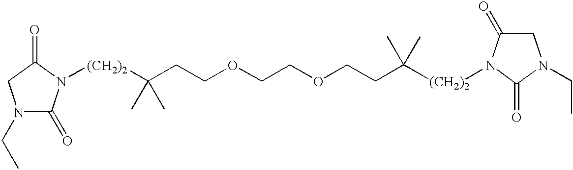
[(CH2)2](C(C)(CCOCCOCCC([(CH2)2]N1C(=O)CN(CC)C1=O)(C)C)C)N1C(=O)N(CC)CC1=O
